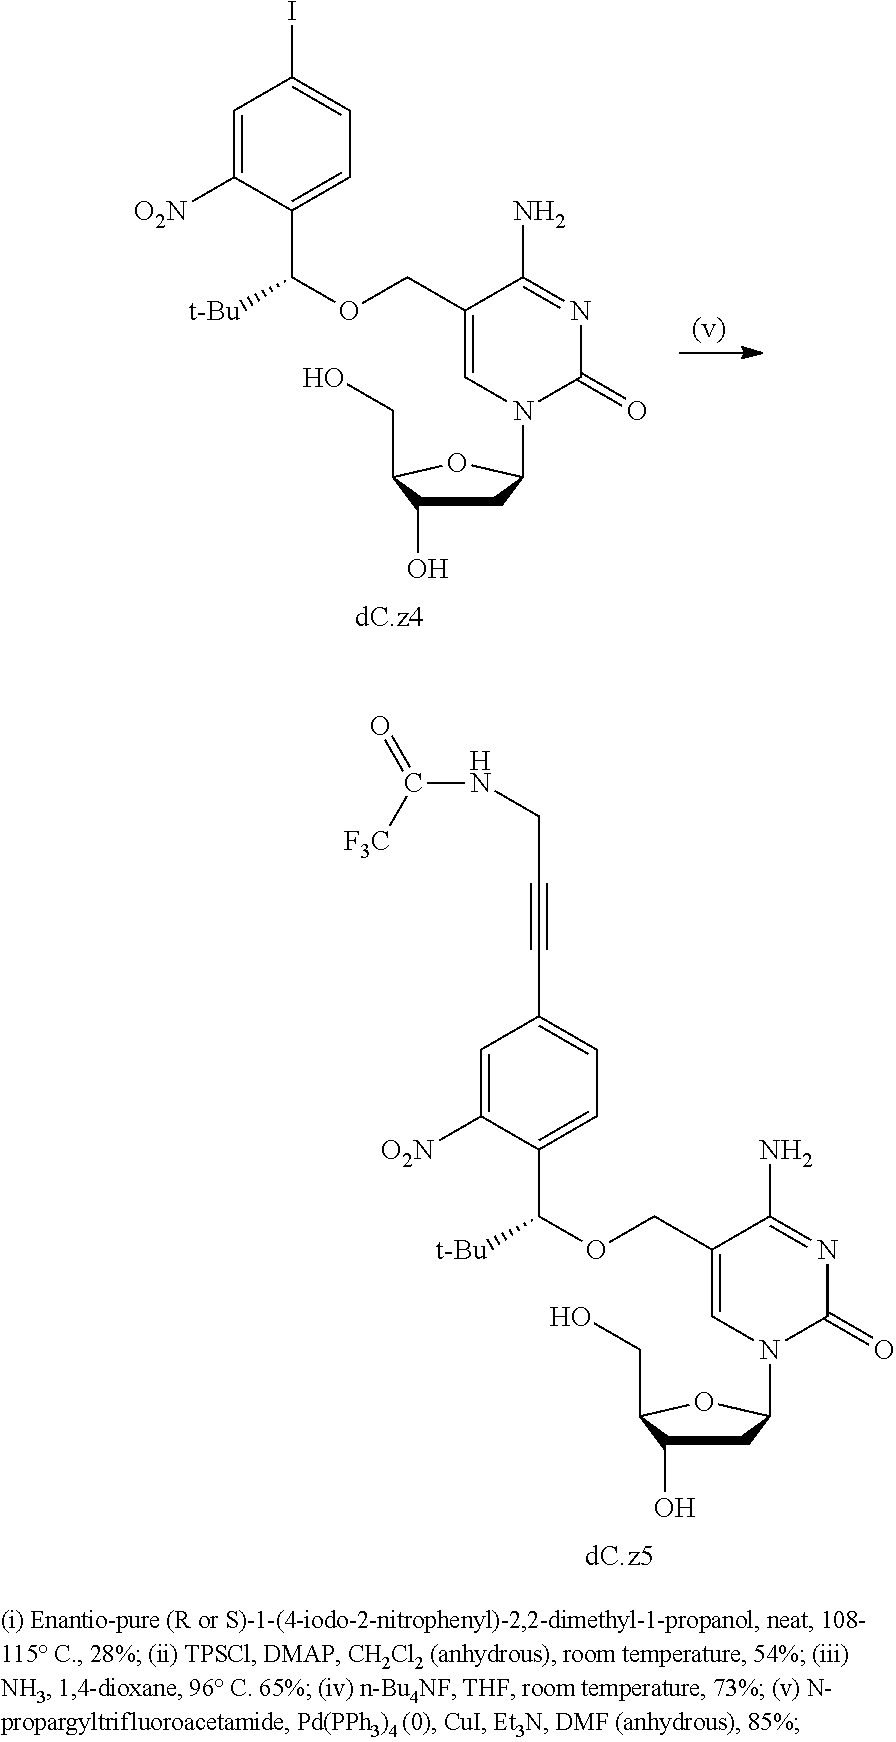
C1(COC([t-Bu])C2=CC=C(I)C=C2[O2N])=CN(C2CC(O)C(CO)O2)C(=O)N=C1N.C1(COC([t-Bu])C2=CC=C(C#CCNC(=O)[F3C])C=C2[O2N])=CN(C2CC(O)C(CO)O2)C(=O)N=C1N
